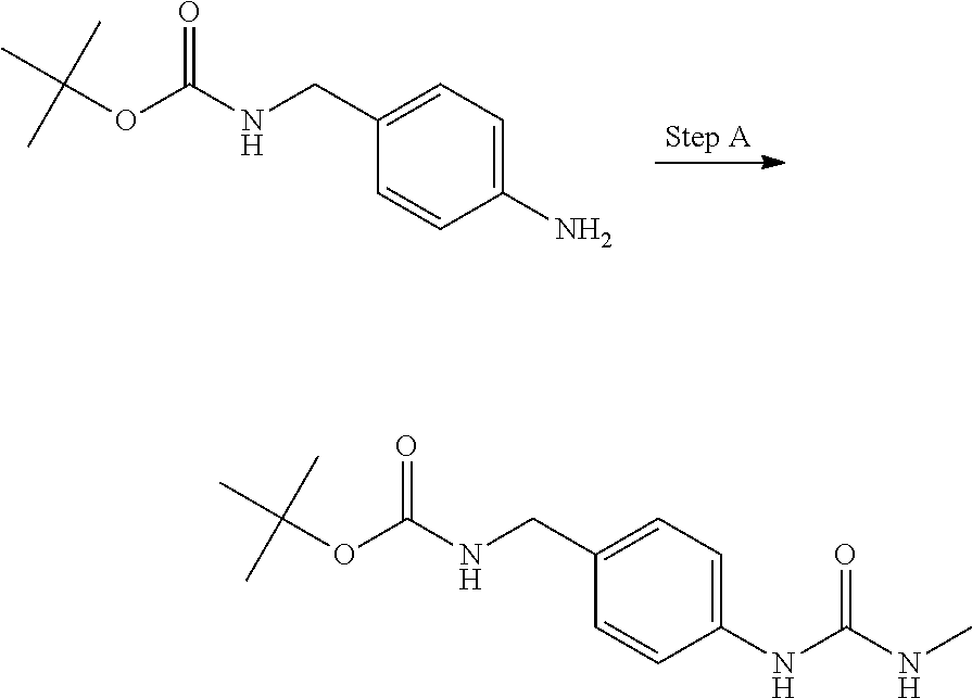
C1(CNC(OC(C)(C)C)=O)=CC=C(N)C=C1.C1(CNC(OC(C)(C)C)=O)=CC=C(NC(NC)=O)C=C1
